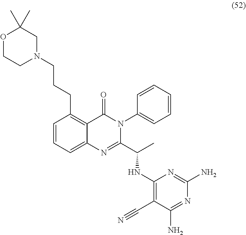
N1(CCCC2=C3C(=CC=C2)N=C(C(NC2=C(C#N)C(N)=NC(N)=N2)C)N(C2=CC=CC=C2)C3=O)CC(C)(C)OCC1
